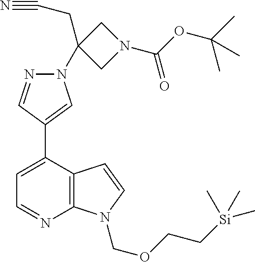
N1(C2(CC#N)CN(C(OC(C)(C)C)=O)C2)N=CC(C2=CC=NC3=C2C=CN3COCC[Si](C)(C)C)=C1
